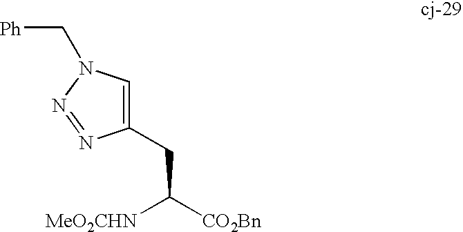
[Ph]CN1C=C(CC([MeO2CHN])[CO2Bn])N=N1
